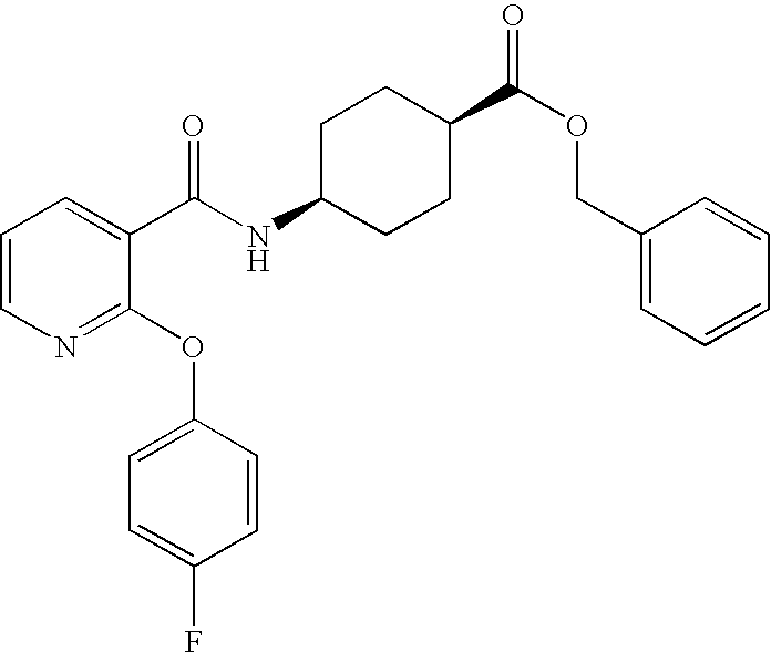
C1=CN=C(OC2=CC=C(F)C=C2)C(C(NC2CCC(C(OCC3=CC=CC=C3)=O)CC2)=O)=C1
